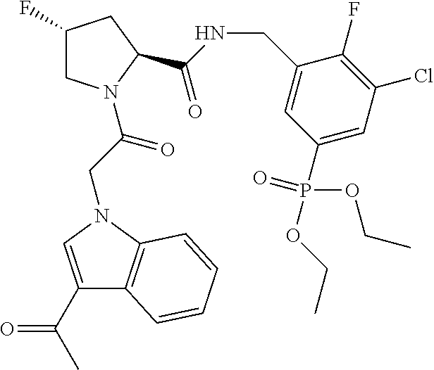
C1(F)CN(C(CN2C3=C(C(C(C)=O)=C2)C=CC=C3)=O)C(C(NCC2=CC(P(OCC)(=O)OCC)=CC(Cl)=C2F)=O)C1
